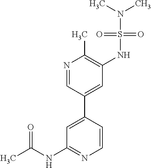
CC(NC1=NC=CC(C2=CC(NS(N(C)C)(=O)=O)=C(C)N=C2)=C1)=O
